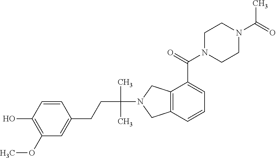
C1=CC(O)=C(OC)C=C1CCC(N1CC2=C(C1)C(C(N1CCN(C(=O)C)CC1)=O)=CC=C2)(C)C
